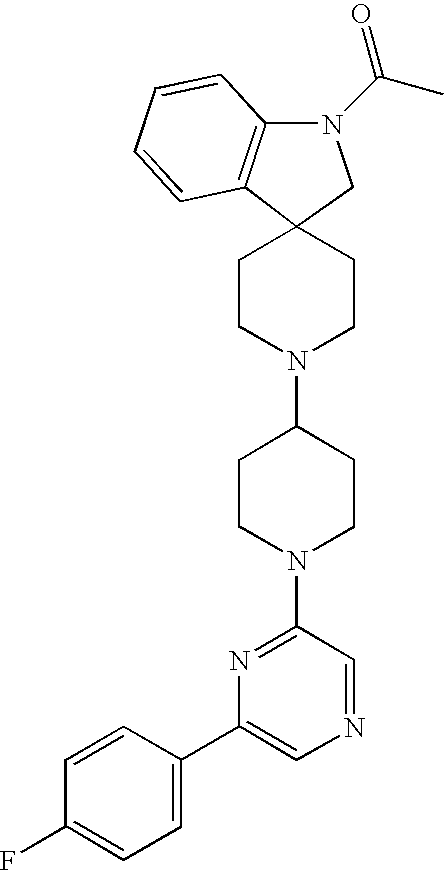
C1CN(C2=NC(C3=CC=C(F)C=C3)=CN=C2)CCC1N1CCC2(CC1)C1=C(N(C(=O)C)C2)C=CC=C1
